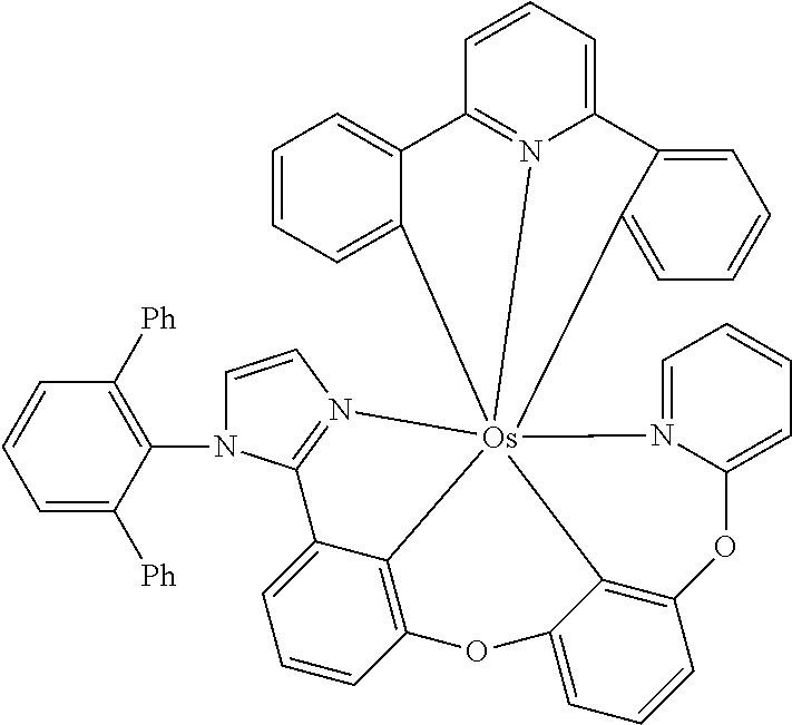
C1=C([Ph])C(N2C=CN3=C2C2=CC=CC4=C2[Os]3256(C3=C(C=CC=C3O4)OC3=CC=CC=N32)C2=CC=CC=C2C2=N5C(=CC=C2)C2=CC=CC=C26)=C([Ph])C=C1
